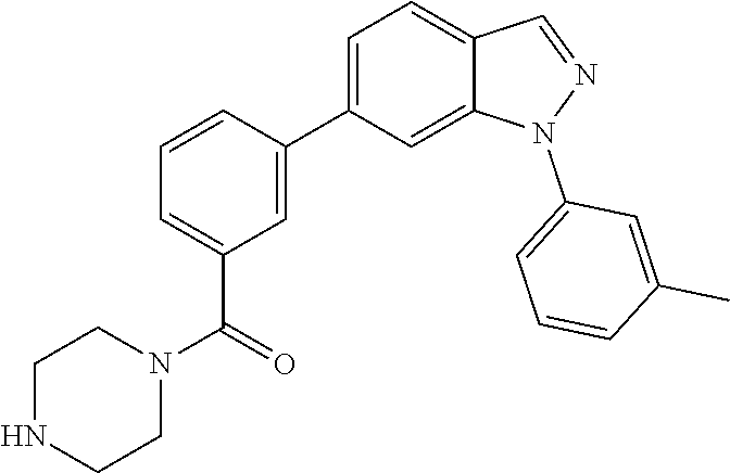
C1(C2=CC(C(N3CCNCC3)=O)=CC=C2)=CC=C2C(=C1)N(C1=CC=CC(C)=C1)N=C2
